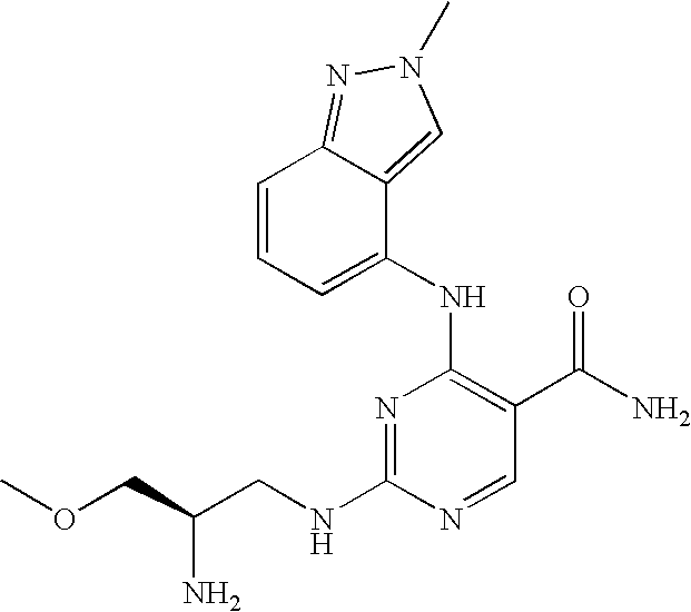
N1=C(NCC(COC)N)N=CC(C(N)=O)=C1NC1=CC=CC2=NN(C)C=C12
